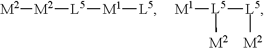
[M2][M2][L5][M1][L5].[M1][L5]([L5][M2])[M2]
